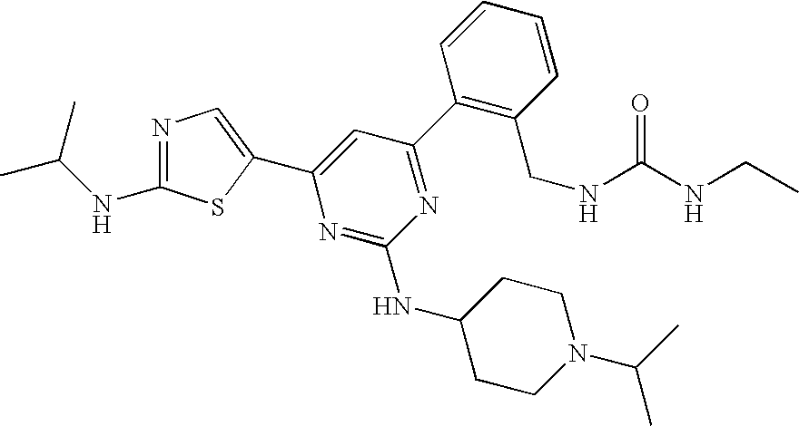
C1(C2=NC(NC3CCN(C(C)C)CC3)=NC(C3=CN=C(NC(C)C)S3)=C2)=C(CNC(NCC)=O)C=CC=C1
